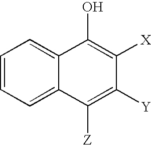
C1=CC=C2C(=C1)C(O)=C([X])C([Y])=C2[Z]
